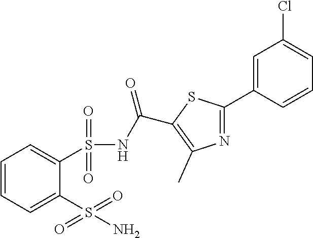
C1=CC=C(S(=O)(=O)N)C(S(=O)(=O)NC(C2=C(C)N=C(C3=CC(Cl)=CC=C3)S2)=O)=C1
